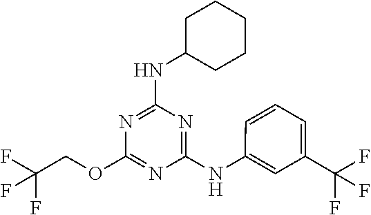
N(C1=NC(OCC(F)(F)F)=NC(NC2=CC(C(F)(F)F)=CC=C2)=N1)C1CCCCC1
